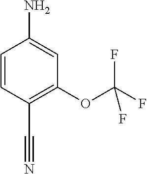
C1=CC(C#N)=C(OC(F)(F)F)C=C1N
